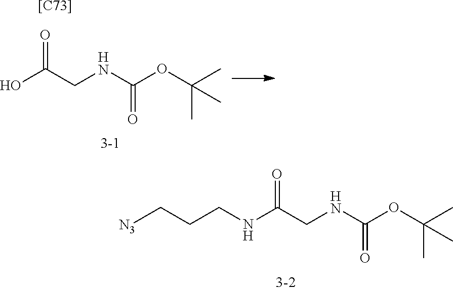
[N3]CCCNC(CNC(OC(C)(C)C)=O)=O.OC(CNC(OC(C)(C)C)=O)=O.[[C73]]
